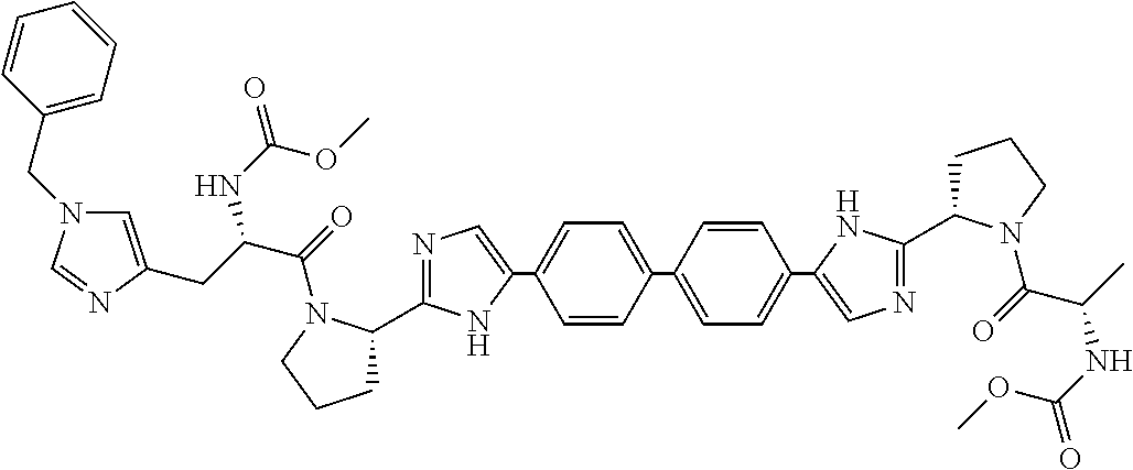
C1=CC(C2=CC=C(C3=CN=C(C4CCCN4C(=O)C(CC4=CN(CC5=CC=CC=C5)C=N4)NC(=O)OC)N3)C=C2)=CC=C1C1=CN=C(C2CCCN2C(=O)C(C)NC(OC)=O)N1
